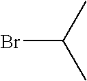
BrC(C)C
